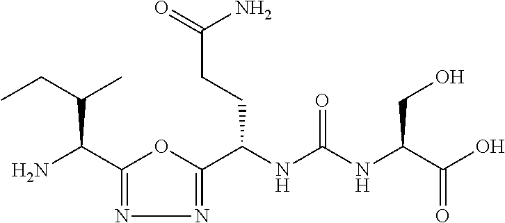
C1(C(N)C(CC)C)=NN=C(C(NC(NC(C(O)=O)CO)=O)CCC(=O)N)O1
